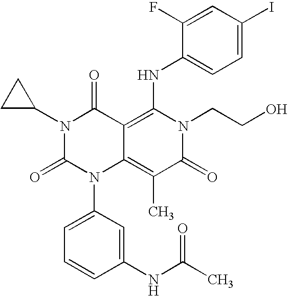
C1=CC(NC(C)=O)=CC(N2C3=C(C)C(=O)N(CCO)C(NC4=CC=C(I)C=C4F)=C3C(=O)N(C3CC3)C2=O)=C1
